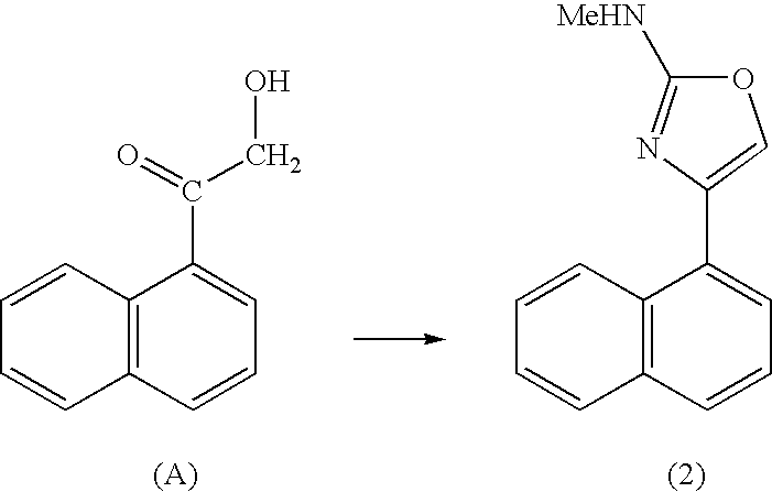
C12=C(C=CC=C1C(=O)CO)C=CC=C2.C12=C(C=CC=C1C1=COC([MeHN])=N1)C=CC=C2
